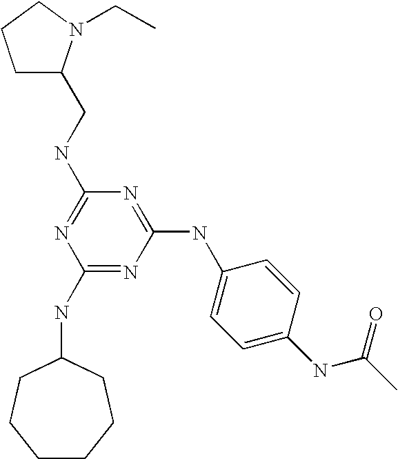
C1(NC2CCCCCC2)=NC(NC2=CC=C(NC(C)=O)C=C2)=NC(NCC2CCCN2CC)=N1
